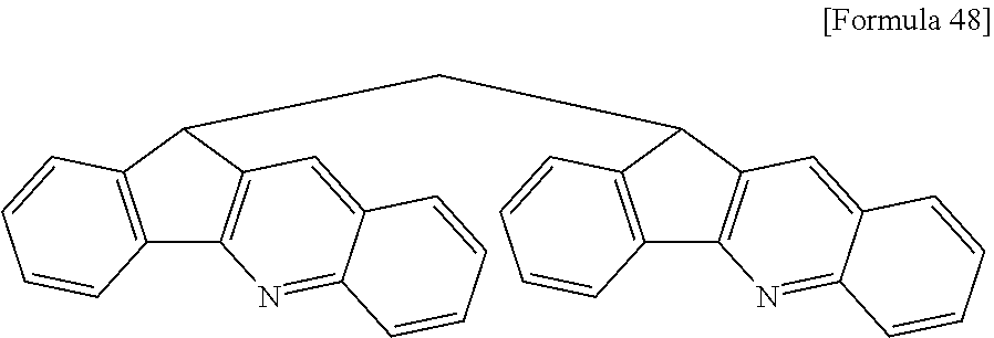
C12=C(C(CC3C4=C(C5=C3C=CC=C5)N=C3C(=C4)C=CC=C3)C3=C1N=C1C(=C3)C=CC=C1)C=CC=C2
